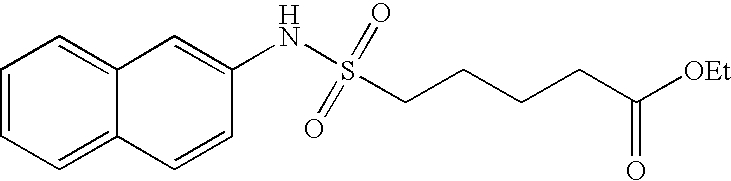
N(S(CCCCC([OEt])=O)(=O)=O)C1=CC2=CC=CC=C2C=C1
